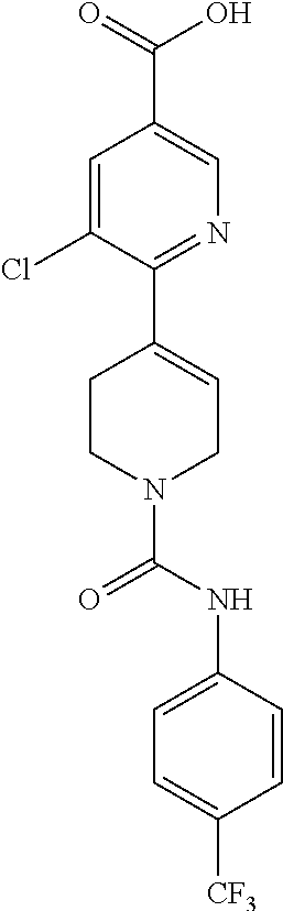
C1=C(Cl)C(C2=CCN(C(NC3=CC=C([CF3])C=C3)=O)CC2)=NC=C1C(=O)O
